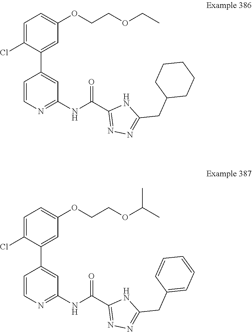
O(CC)CCOC1=CC=C(Cl)C(C2=CC(NC(C3=NN=C(CC4CCCCC4)N3)=O)=NC=C2)=C1.N(C1=NC=CC(C2=CC(OCCOC(C)C)=CC=C2Cl)=C1)C(C1=NN=C(CC2=CC=CC=C2)N1)=O
